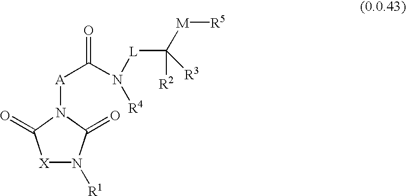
[X]1N([R1])C(=O)N([A]C(N([R4])[L]C([R2])([R3])[M][R5])=O)C1=O
